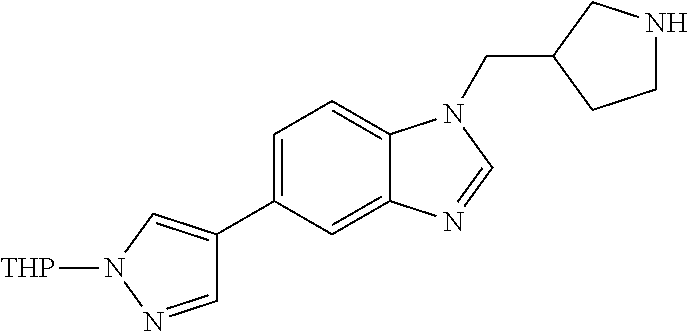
C1=C(C2=CN([THP])N=C2)C=C2C(=C1)N(CC1CCNC1)C=N2
